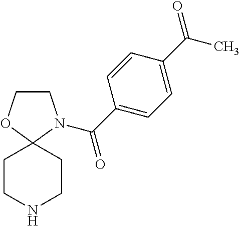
C1CN(C(C2=CC=C(C(=O)C)C=C2)=O)C2(O1)CCNCC2
